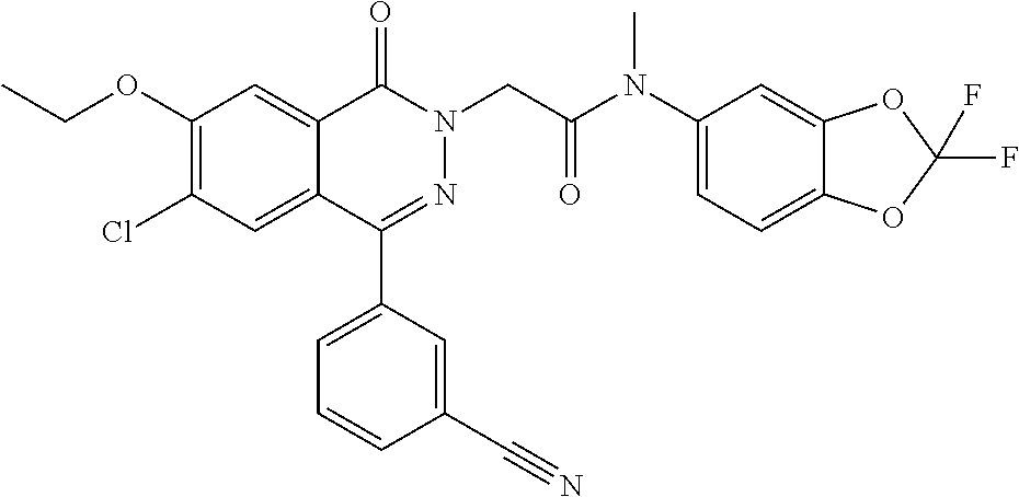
C(C)OC1=C(Cl)C=C2C(=C1)C(=O)N(CC(N(C1=CC=C3C(=C1)OC(F)(F)O3)C)=O)N=C2C1=CC=CC(C#N)=C1
